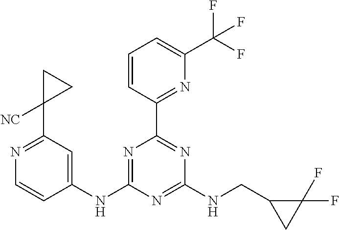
N1=C(C2([NC])CC2)C=C(NC2=NC(C3=NC(C(F)(F)F)=CC=C3)=NC(NCC3CC3(F)F)=N2)C=C1
